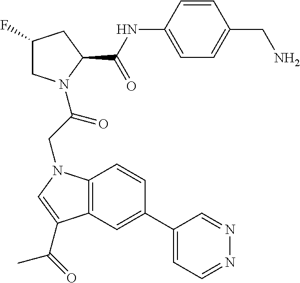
C12=C(C=C(C3=CC=NN=C3)C=C1)C(C(=O)C)=CN2CC(N1CC(F)CC1C(NC1=CC=C(CN)C=C1)=O)=O
